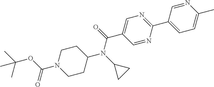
CC(OC(N1CCC(N(C2CC2)C(=O)C2=CN=C(C3=CC=C(C)N=C3)N=C2)CC1)=O)(C)C
